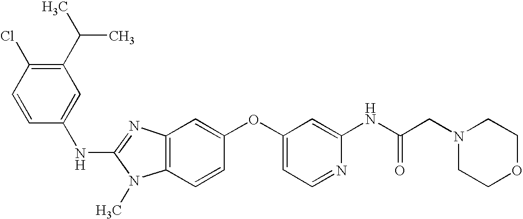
C1(C(C)C)=C(Cl)C=CC(NC2=NC3=C(N2C)C=CC(OC2=CC=NC(NC(CN4CCOCC4)=O)=C2)=C3)=C1
